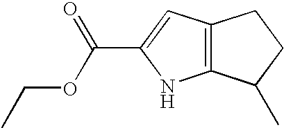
C12=C(C=C(C(OCC)=O)N1)CCC2C
